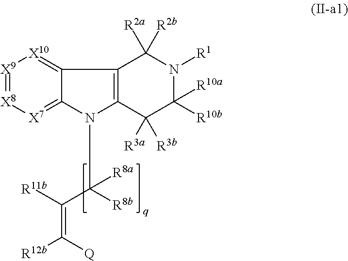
N1(C([R8b])(C([R11b])=C([R12b])[Q])[R8a])C2=[X7][X8]=[X9][X10]=C2C2=C1C([R3a])([R3b])C([R10b])([R10a])N([R1])C2([R2a])[R2b]
